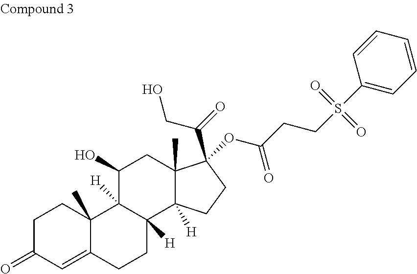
C1C(=O)C=C2C(C)(C1)C1([H])C([H])(CC2)C2([H])C(C)(CC1O)C(C(CO)=O)(OC(=O)CCS(C1=CC=CC=C1)(=O)=O)CC2
